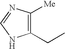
C1(CC)=C([Me])N=CN1
